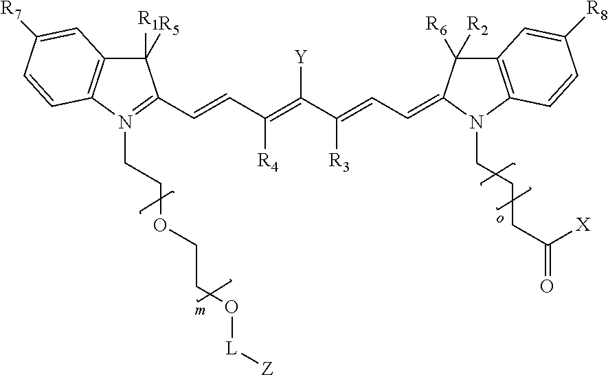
C1([R5])([R1])C2=C(N(CCOCCO[L][Z])=C1C=CC(=C(C(=CC=C1N(CCCC(=O)[X])C3=C(C=C([R8])C=C3)C1([R6])[R2])[R3])[Y])[R4])C=CC([R7])=C2
